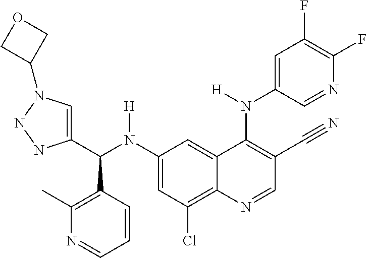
C1(N(C(C2=CN(C3COC3)NN2)C2=C(C)N=CC=C2)[H])=CC(Cl)=C2C(=C1)C(N(C1=CC(F)=C(F)N=C1)[H])=C(C#N)C=N2
